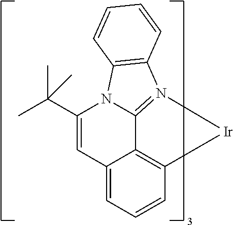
N12C3=N(C4=C1C=CC=C4)[Ir]C1=C3C(=CC=C1)C=C2C(C)(C)C
